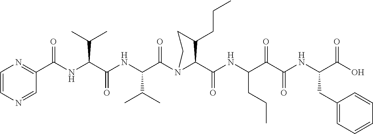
C1=CN=CC(C(NC(C(NC(C(N2C(C(NC(C(C(NC(C(=O)O)CC3=CC=CC=C3)=O)=O)CCC)=O)C(CCC)CC2)=O)C(C)C)=O)C(C)C)=O)=N1
